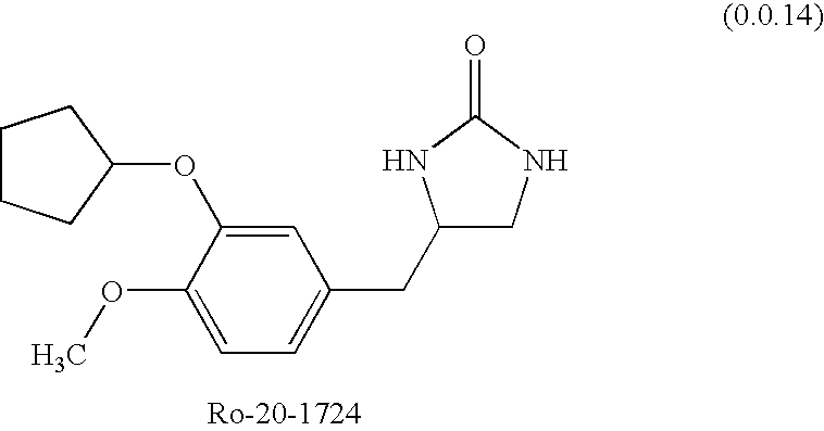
C1=C(OC)C(OC2CCCC2)=CC(CC2CNC(=O)N2)=C1
